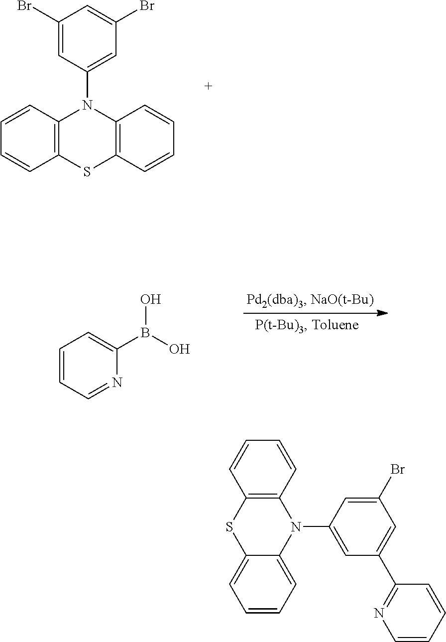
C12=C(C=CC=C1)N(C1=CC(Br)=CC(Br)=C1)C1=C(S2)C=CC=C1.C1=C(B(O)O)N=CC=C1.C12=C(C=CC=C1)N(C1=CC(C3=NC=CC=C3)=CC(Br)=C1)C1=CC=CC=C1S2
